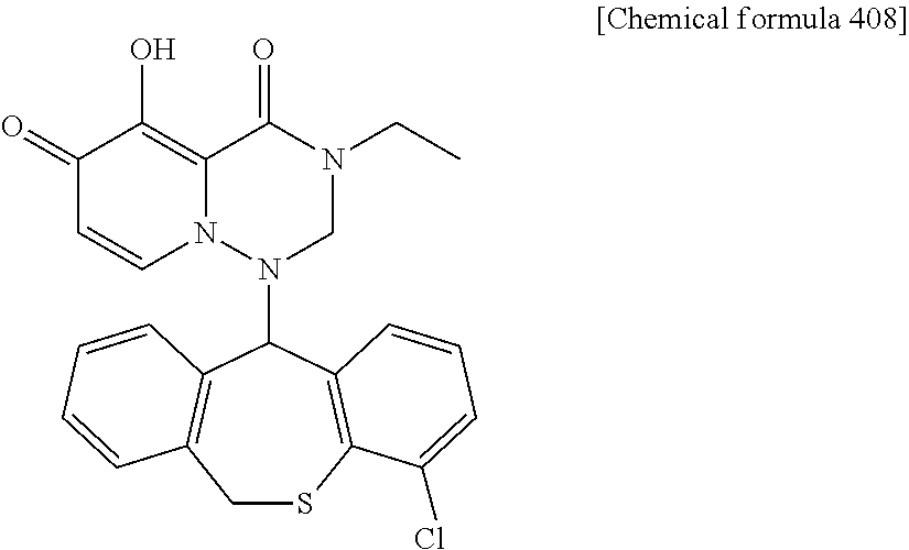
C1SC2=C(C(N3N4C(=C(O)C(=O)C=C4)C(=O)N(CC)C3)C3=C1C=CC=C3)C=CC=C2Cl
